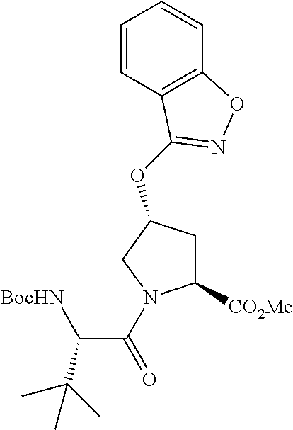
C1([CO2Me])CC(OC2=NOC3=C2C=CC=C3)CN1C(=O)C([BocHN])C(C)(C)C
